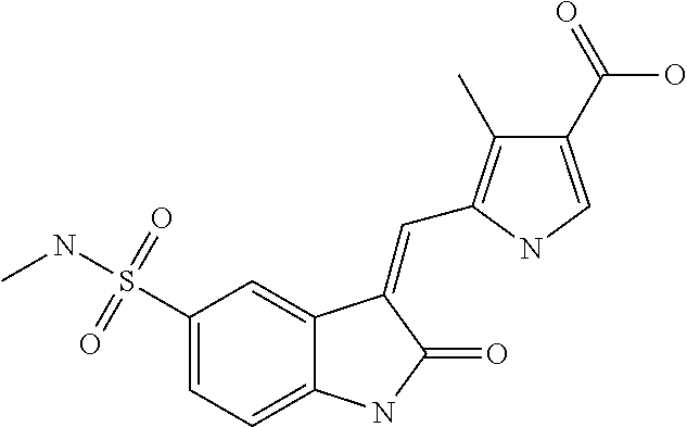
C1(S(NC)(=O)=O)=CC=C2C(=C1)C(=CC1=C(C)C(C(=O)O)=CN1)C(=O)N2
